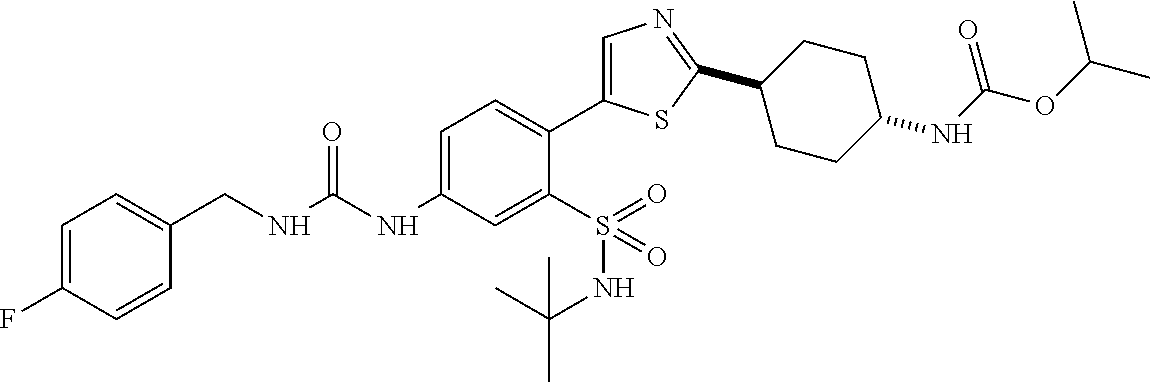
C1(CNC(NC2=CC=C(C3=CN=C(C4CCC(NC(OC(C)C)=O)CC4)S3)C(S(NC(C)(C)C)(=O)=O)=C2)=O)=CC=C(F)C=C1
